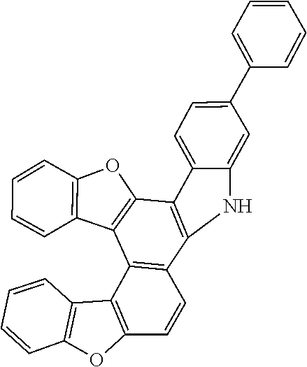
C1=CC(C2=CC=C3C4=C(NC3=C2)C2=C(C3=C4OC4=C3C=CC=C4)C3=C(C=C2)OC2=C3C=CC=C2)=CC=C1
